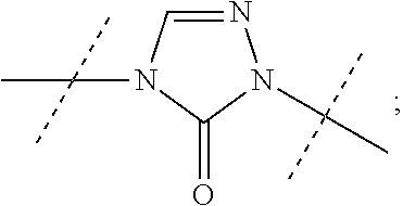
N1=CN(C(C)(C)C)C(=O)N1C(C)(C)C
